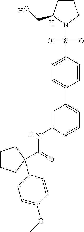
[H].[H].[H].C1=CC(S(=O)(=O)N2CCCC2CO)=CC=C1C1=CC=CC(NC(=O)C2(C3=CC=C(OC)C=C3)CCCC2)=C1
